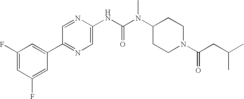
C1(F)=CC(F)=CC(C2=NC=C(NC(N(C3CCN(C(CC(C)C)=O)CC3)C)=O)N=C2)=C1
